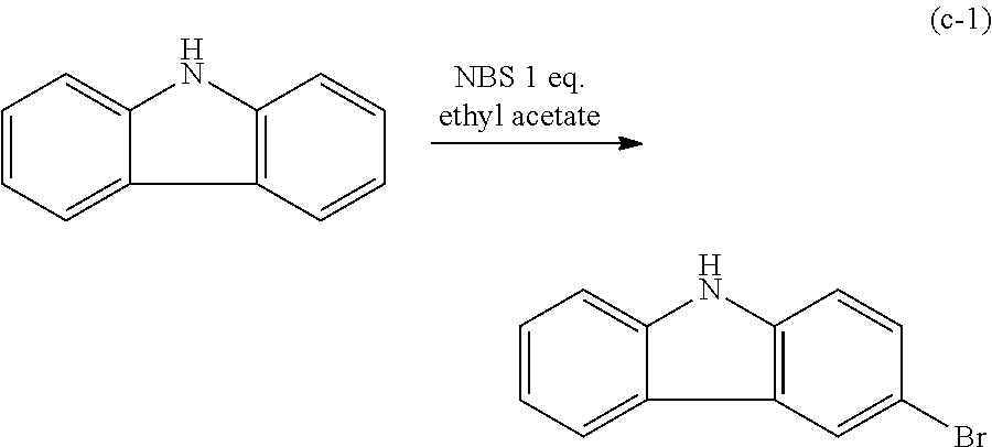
C1=CC=C2C(=C1)NC1=C2C=CC=C1.C1=CC=C2C(=C1)NC1=C2C=C(Br)C=C1
